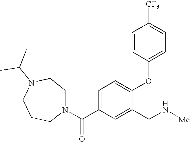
C1=C(C(N2CCN(C(C)C)CCC2)=O)C=C(CN[Me])C(OC2=CC=C([CF3])C=C2)=C1
